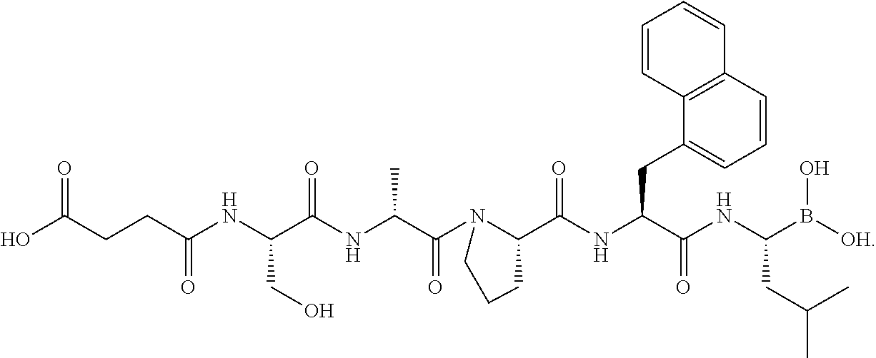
OC(CCC(NC(C(NC(C(N1C(C(NC(C(NC(B([OH])O)CC(C)C)=O)CC2=CC=CC3=C2C=CC=C3)=O)CCC1)=O)C)=O)CO)=O)=O
